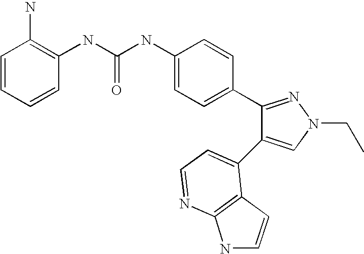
C(NC1=CC=C(C2=NN(CC)C=C2C2=CC=NC3=C2C=CN3)C=C1)(=O)NC1=C(N)C=CC=C1
